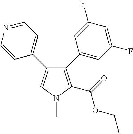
C1(C2=CC(F)=CC(F)=C2)=C(C(=O)OCC)N(C)C=C1C1=CC=NC=C1
